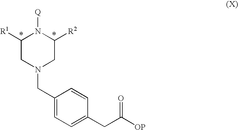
C1([R1])CN(CC2=CC=C(CC([OP])=O)C=C2)CC([R2])N1[Q]
